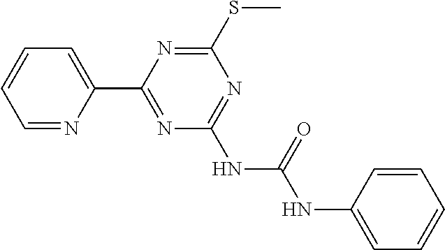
C1=NC(C2=NC(NC(=O)NC3=CC=CC=C3)=NC(SC)=N2)=CC=C1
